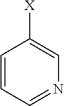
C1=CC=NC=C1[X]
